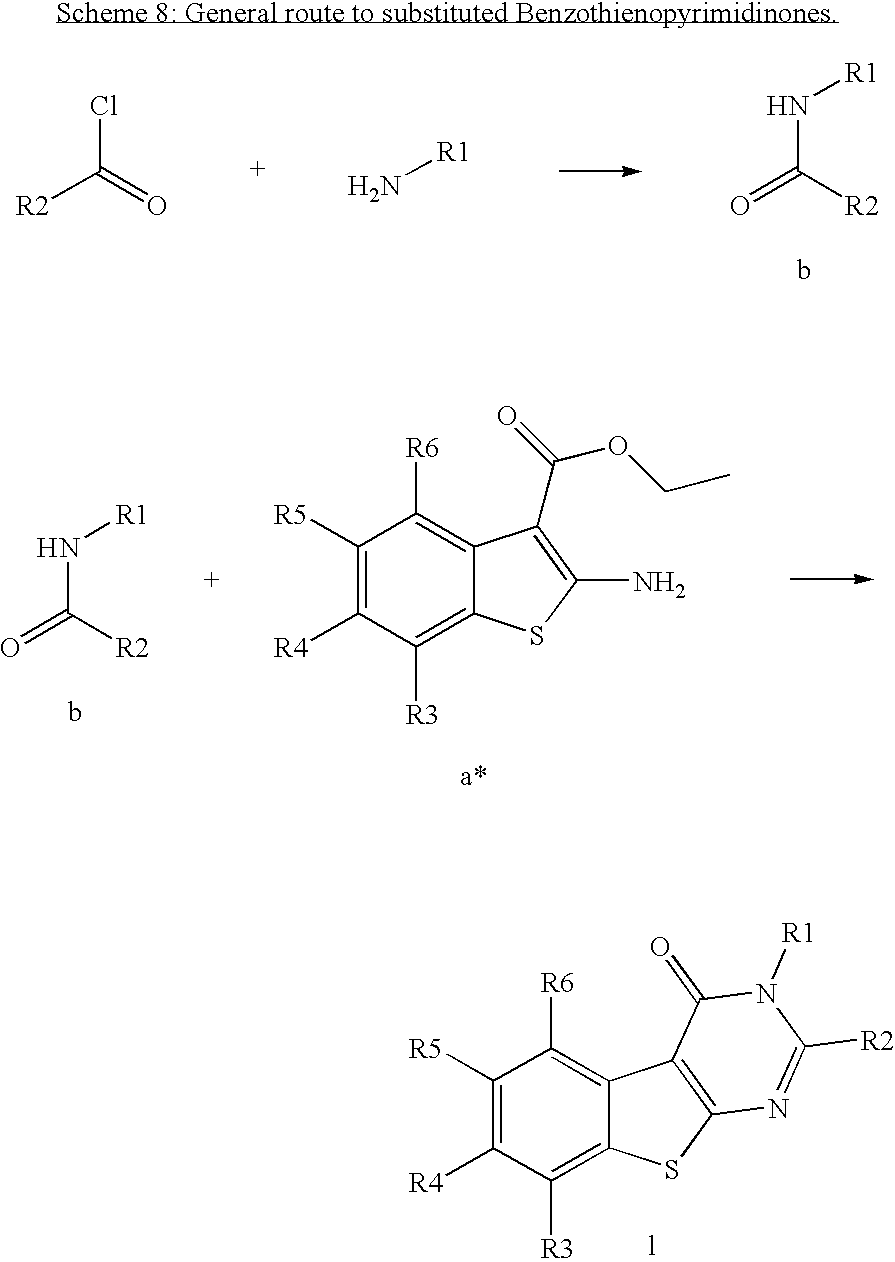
[R2]C(=O)N[R1].[R2]C(=O)Cl.N[R1].[R2]C(=O)N[R1].C1([R5])=C([R4])C([R3])=C2C(=C1[R6])C(C(OCC)=O)=C(N)S2.C1([R5])=C([R4])C([R3])=C2C(=C1[R6])C1=C(S2)N=C([R2])N([R1])C1=O
